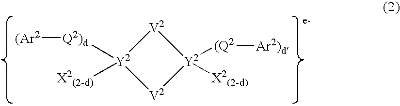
[V2]1[Y2](C)([X2(2-d)])[V2][Y2]1([(Q2][Ar2)d])[X2(2-d)].[(Ar2][Q2)d]
